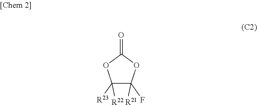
C1([R23])([R22])C(F)([R21])OC(=O)O1
